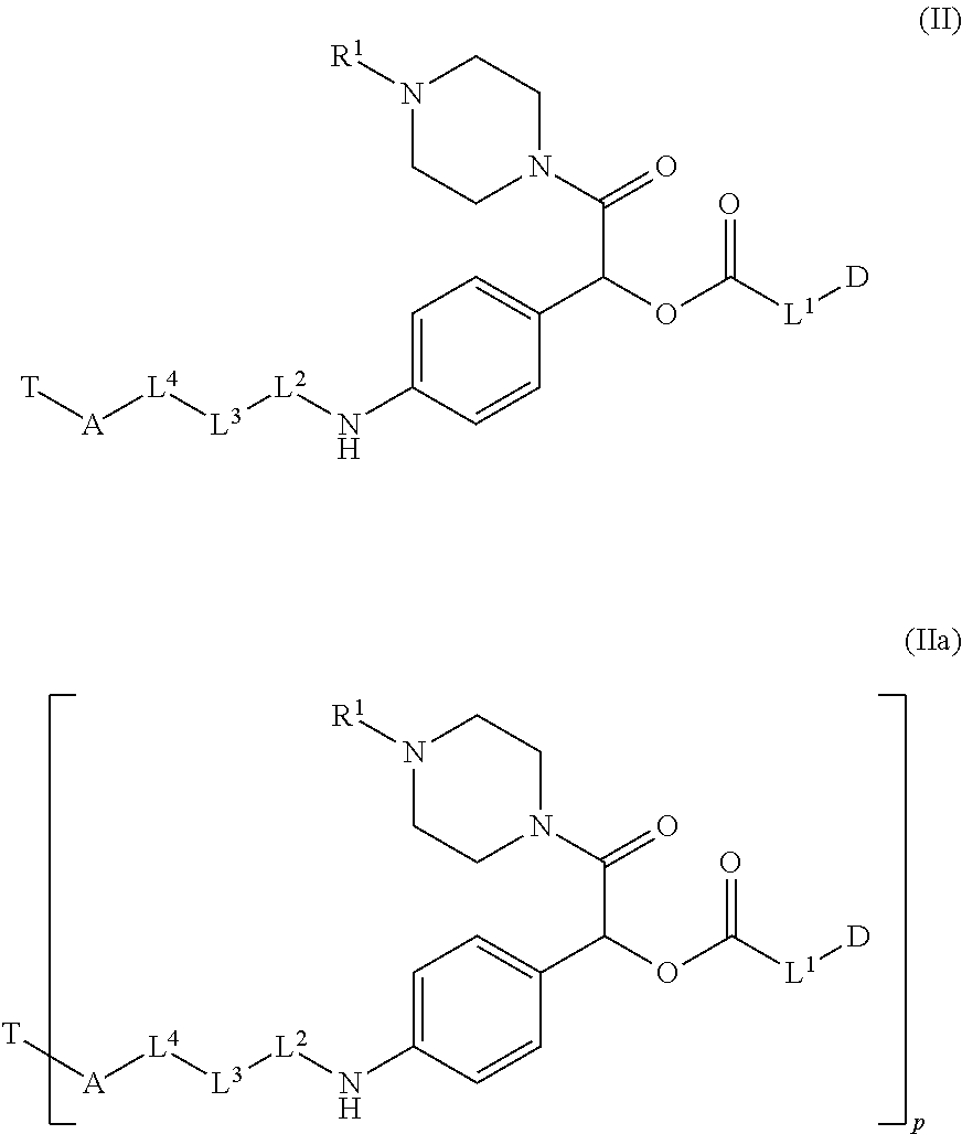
N1([R1])CCN(C(=O)C(OC(=O)[L1][D])C2=CC=C(N[L2][L3][L4][A][T])C=C2)CC1.N1([R1])CCN(C(=O)C(OC(=O)[L1][D])C2=CC=C(N[L2][L3][L4][A][T])C=C2)CC1
